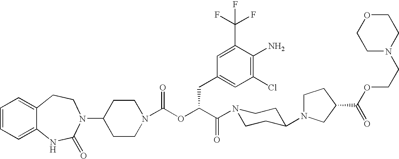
C12=CC=CC=C1NC(=O)N(C1CCN(C(OC(C(=O)N3CCC(N4CCC(C(OCCN5CCOCC5)=O)C4)CC3)CC3=CC(Cl)=C(N)C(C(F)(F)F)=C3)=O)CC1)CC2
